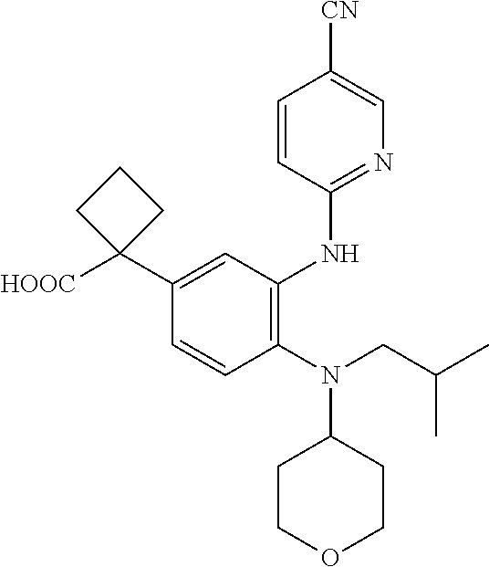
C1=CC(N(CC(C)C)C2CCOCC2)=C(NC2=NC=C([CN])C=C2)C=C1C1([HOOC])CCC1
